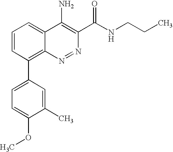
C1=CC(C2=CC=C(OC)C(C)=C2)=C2C(=C1)C(N)=C(C(NCCC)=O)N=N2
